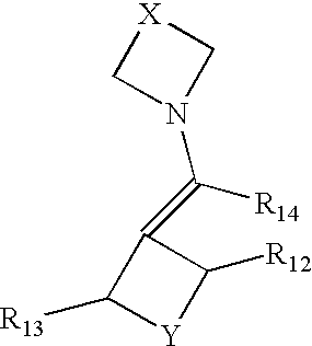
C1([R13])[Y]C([R12])C1=C([R14])N1C[X]C1
